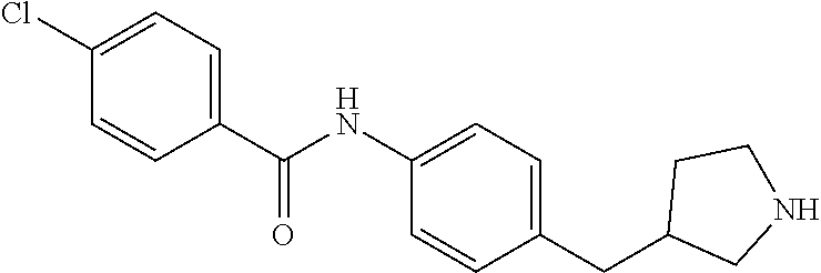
C1(Cl)=CC=C(C(NC2=CC=C(CC3CNCC3)C=C2)=O)C=C1
